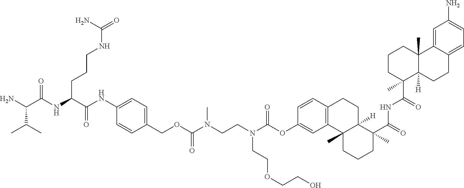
NC(C(NC(C(NC1=CC=C(COC(N(CCN(C(OC2=CC3=C(C=C2)CCC2([H])C3(C)CCCC2(C(=O)NC(C2(C)C3([H])C(C)(CCC2)C2=CC(N)=CC=C2CC3)=O)C)=O)CCOCCO)C)=O)C=C1)=O)CCCNC(=O)N)=O)C(C)C
